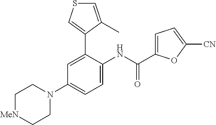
[MeN]1CCN(C2=CC=C(NC(=O)C3=CC=C([CN])O3)C(C3=CSC=C3C)=C2)CC1
